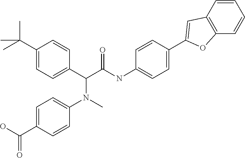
C1(C(C)(C)C)=CC=C(C(C(NC2=CC=C(C3=CC4=C(C=CC=C4)O3)C=C2)=O)N(C2=CC=C(C(=O)O)C=C2)C)C=C1
